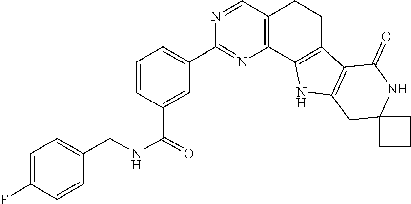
C1=CC(C(NCC2=CC=C(F)C=C2)=O)=CC(C2=NC3=C(C=N2)CCC2=C3NC3=C2C(=O)NC2(C3)CCC2)=C1
